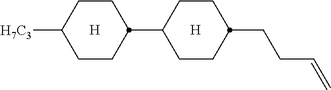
C1CC(C2CCC(CCC=C)CC2)CCC1[H7C3].[H].[H]
